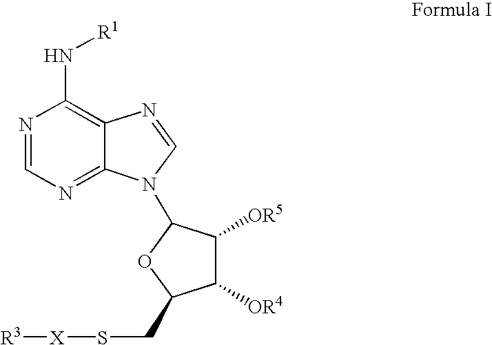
N1=CN=C2C(=C1N[R1])N=CN2C1C([OR5])C([OR4])C(CS[X][R3])O1
